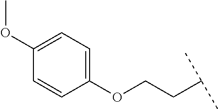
C1(OCCC(C)C)=CC=C(OC)C=C1
